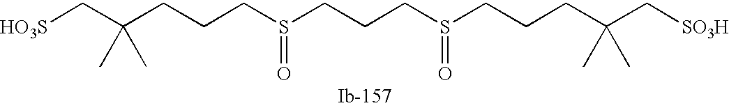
C(CS(=O)CCCS(=O)CCCC(C[SO3H])(C)C)CC(C[HO3S])(C)C
